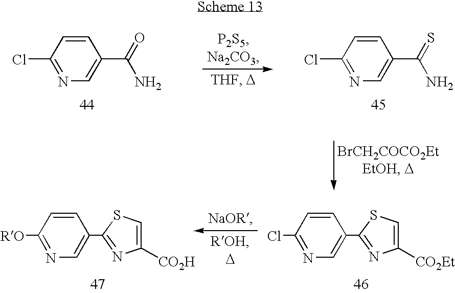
C1(Cl)=NC=C(C2=NC([CO2Et])=CS2)C=C1.C1([RO])=NC=C(C2=NC([CO2H])=CS2)C=C1.C1(Cl)=NC=C(C(=O)N)C=C1.C1(Cl)=NC=C(C(=S)N)C=C1
